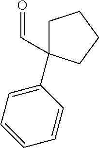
C1C(C2=CC=CC=C2)(C=O)CCC1
